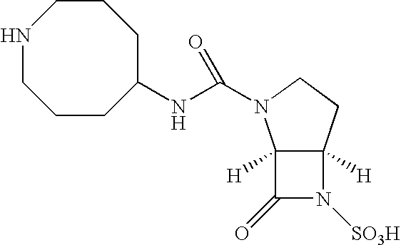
C12([H])C([H])(CCN1C(NC1CCCNCCC1)=O)N([SO3H])C2=O
